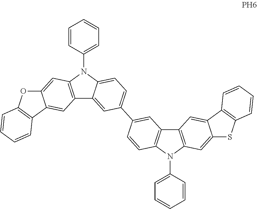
C12=C(N(C3=CC=CC=C3)C3=CC=C(C4=CC5=C(C=C4)N(C4=CC=CC=C4)C4=C5C=C5C(=C4)SC4=C5C=CC=C4)C=C13)C=C1C(=C2)C2=C(O1)C=CC=C2
